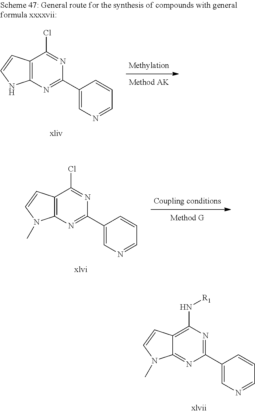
C12=C(N=C(C3=CN=CC=C3)N=C1Cl)NC=C2.C12=C(N=C(C3=CN=CC=C3)N=C1Cl)N(C)C=C2.C12=C(N[R1])N=C(C3=CN=CC=C3)N=C1N(C)C=C2
